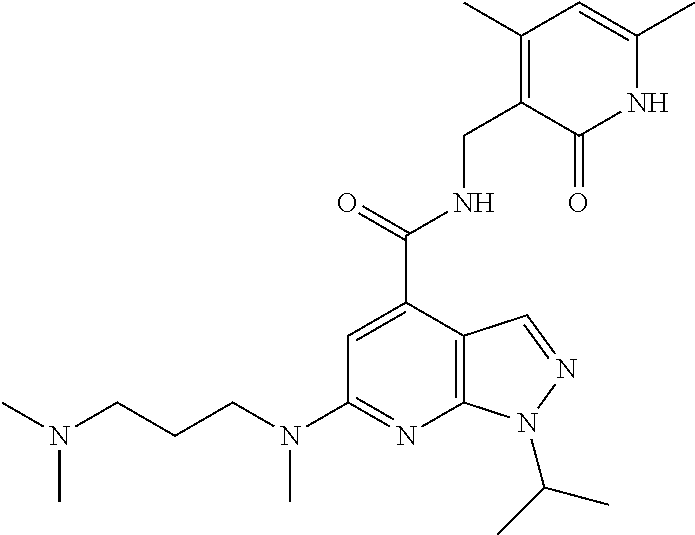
N(CCCN(C)C)(C)C1=NC2=C(C(C(NCC3=C(C)C=C(C)NC3=O)=O)=C1)C=NN2C(C)C
